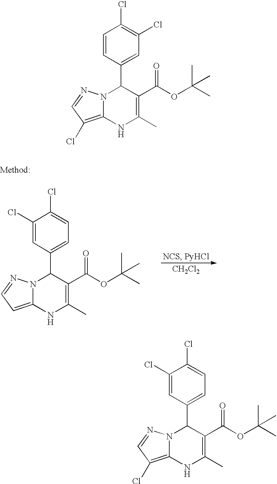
C1(Cl)=CC(C2N3C(=CC=N3)NC(C)=C2C(OC(C)(C)C)=O)=CC=C1Cl.[CH2Cl2].C1=CC(C2N3C(=C(Cl)C=N3)NC(C)=C2C(OC(C)(C)C)=O)=CC(Cl)=C1Cl.C1(Cl)=CC(C2N3C(=C(Cl)C=N3)NC(C)=C2C(OC(C)(C)C)=O)=CC=C1Cl
